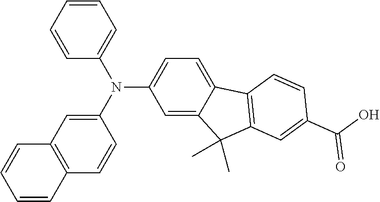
N(C1=CC=C2C(=C1)C(C)(C)C1=C2C=CC(C(O)=O)=C1)(C1=CC2=C(C=C1)C=CC=C2)C1=CC=CC=C1
